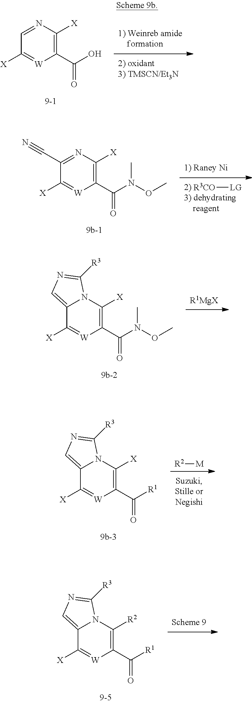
C1([X])=[W]C(C([R1])=O)=C([R2])N2C1=CN=C2[R3].C1([X])=[W]C(C(O)=O)=C([X])N=C1.[R3CO][LG].C1([X])=[W]C(C(N(OC)C)=O)=C([X])N=C1C#N.C1([X])=[W]C(C(N(OC)C)=O)=C([X])N2C1=CN=C2[R3].[R1MgX].C1([X])=[W]C(C([R1])=O)=C([X])N2C1=CN=C2[R3].[R2][M]
